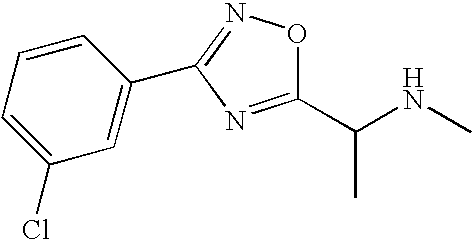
C1(C(NC)C)=NC(C2=CC(Cl)=CC=C2)=NO1
